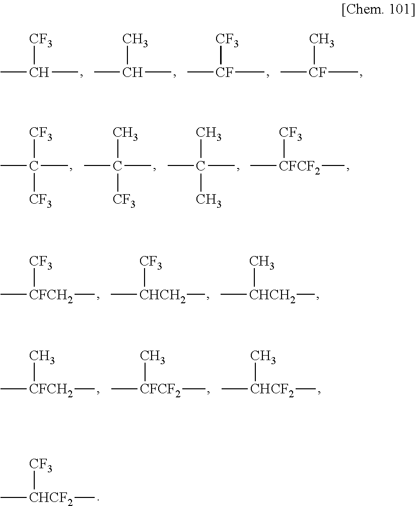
C[CHCF2]([CF3])C.CC(C)[CF3].CC(C)C.C[CF](C)[CF3].C[CF](C)C.CC(C)([CF3])[CF3].CC(C)(C)[CF3].CC(C)(C)C.C[CFCF2]([CF3])C.C[CFCH2]([CF3])C.C[CHCH2]([CF3])C.C[CHCH2](C)C.C[CFCH2](C)C.C[CFCF2](C)C.C[CHCF2](C)C
